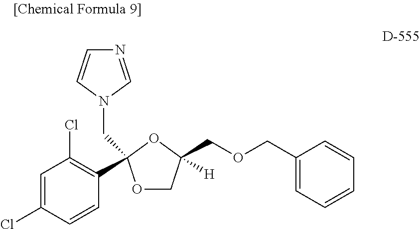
C1=C(Cl)C=CC(C2(CN3C=NC=C3)OCC(COCC3=CC=CC=C3)([H])O2)=C1Cl
